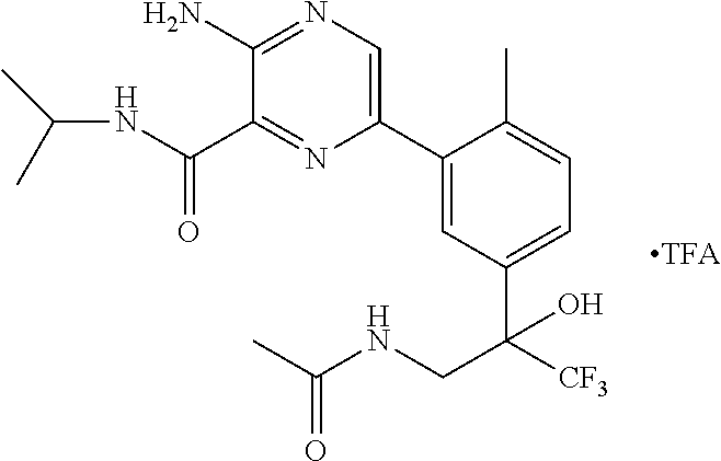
C1(C2=CN=C(N)C(C(NC(C)C)=O)=N2)=CC(C(CNC(C)=O)([CF3])O)=CC=C1C
